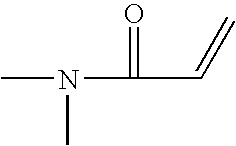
CN(C(=O)C=C)C
